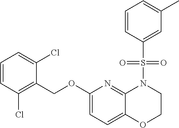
C1(COC2=CC=C3C(=N2)N(S(C2=CC(C)=CC=C2)(=O)=O)CCO3)=C(Cl)C=CC=C1Cl
